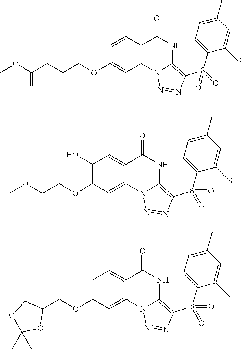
N1=NC(S(C2=CC=C(C)C=C2C)(=O)=O)=C2N1C1=C(C=CC(OCCCC(OC)=O)=C1)C(=O)N2.N1=NC(S(C2=CC=C(C)C=C2C)(=O)=O)=C2N1C1=CC(OCC3COC(C)(C)O3)=CC=C1C(=O)N2.N1=NC(S(C2=CC=C(C)C=C2C)(=O)=O)=C2N1C1=CC(OCCOC)=C(O)C=C1C(=O)N2
